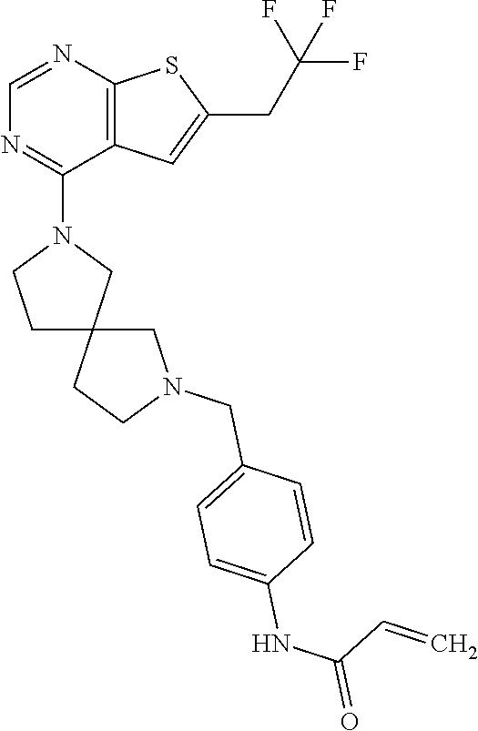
C1=NC2=C(C(N3CCC4(C3)CCN(CC3=CC=C(NC(C=C)=O)C=C3)C4)=N1)C=C(CC(F)(F)F)S2
